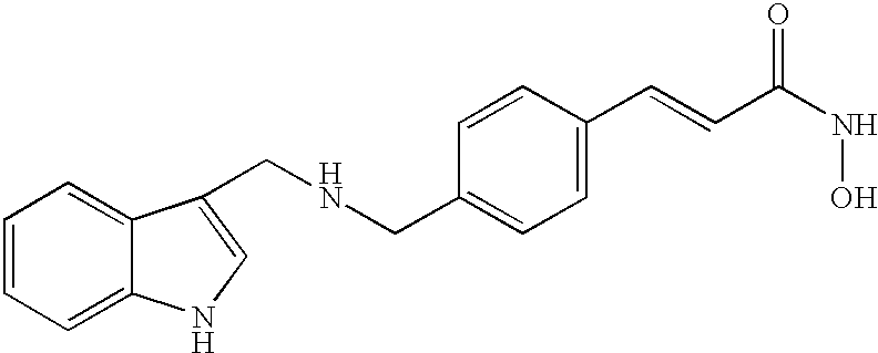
C1=CC=C2C(=C1)C(CNCC1=CC=C(C=CC(=O)NO)C=C1)=CN2
